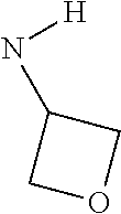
N([H])C1COC1
